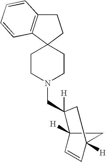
C1CN(CC2([H])C3([H])C=CC([H])(C3)C2)CCC12CCC1=C2C=CC=C1
